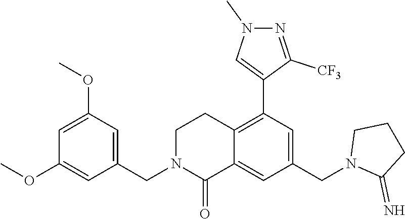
C1N(CC2=CC(OC)=CC(OC)=C2)C(=O)C2=CC(CN3C(=N)CCC3)=CC(C3=CN(C)N=C3[CF3])=C2C1
